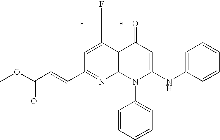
C1(C=CC(OC)=O)=NC2=C(C(C(F)(F)F)=C1)C(=O)C=C(NC1=CC=CC=C1)N2C1=CC=CC=C1
